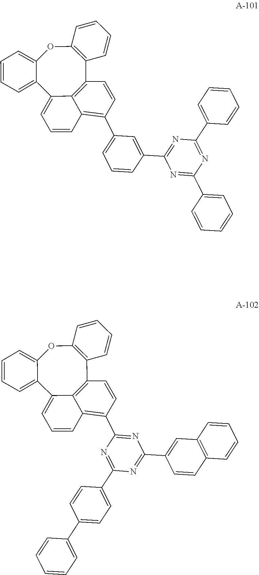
C12=C(OC3=CC=CC=C3C3=CC=CC4=C(C5=CC=CC(C6=NC(C7=CC=CC=C7)=NC(C7=CC=CC=C7)=N6)=C5)C=CC1=C34)C=CC=C2.C12=C(OC3=CC=CC=C3C3=CC=CC4=C(C5=NC(C6=CC7=C(C=C6)C=CC=C7)=NC(C6=CC=C(C7=CC=CC=C7)C=C6)=N5)C=CC1=C34)C=CC=C2
